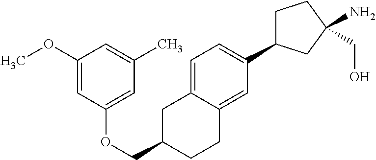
O(CC1CC2=CC=C(C3CCC(N)(CO)C3)C=C2CC1)C1=CC(C)=CC(OC)=C1
